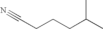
N#CCCCC(C)C
